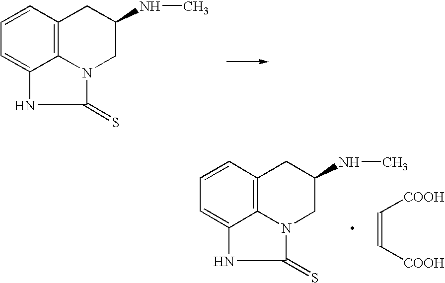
C1(=S)N2C3=C(C=CC=C3N1)CC(NC)C2.C1(=S)N2C3=C(C=CC=C3N1)CC(NC)C2.C(=C[COOH])[COOH]
